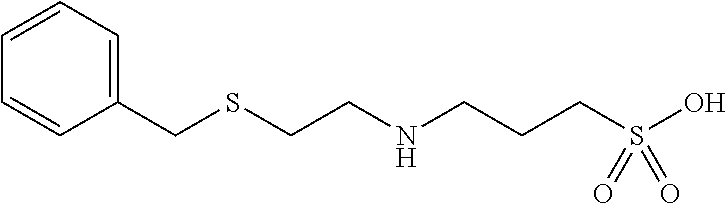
C1(CSCCNCCCS(O)(=O)=O)=CC=CC=C1
